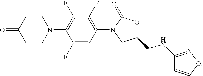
C1=CC(=O)CCN1C1=C(F)C(F)=C(N2C(=O)OC(CNC3=NOC=C3)C2)C=C1F
